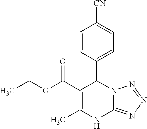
C1=CC(C2C(C(OCC)=O)=C(C)NC3=NN=NN23)=CC=C1[CN]
